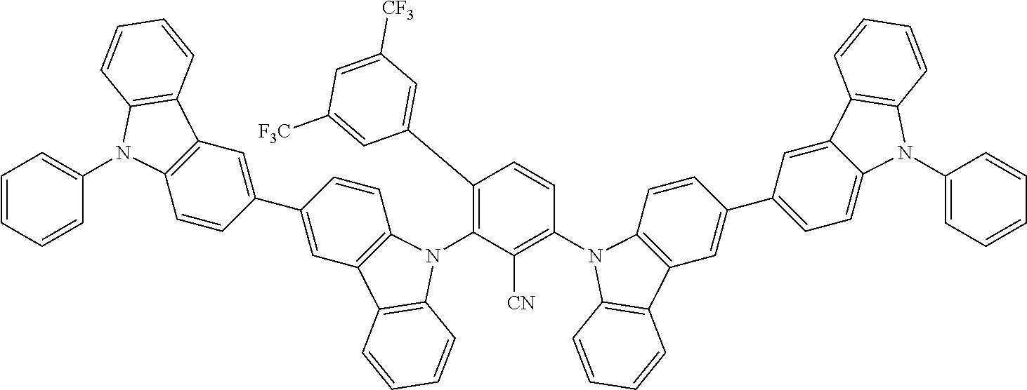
[CN]C1=C(N2C3=C(C=C(C4=CC=C5C(=C4)C4=C(N5C5=CC=CC=C5)C=CC=C4)C=C3)C3=C2C=CC=C3)C=CC(C2=CC([CF3])=CC([F3C])=C2)=C1N1C2=C(C=C(C3=CC4=C(C=C3)N(C3=CC=CC=C3)C3=C4C=CC=C3)C=C2)C2=C1C=CC=C2
